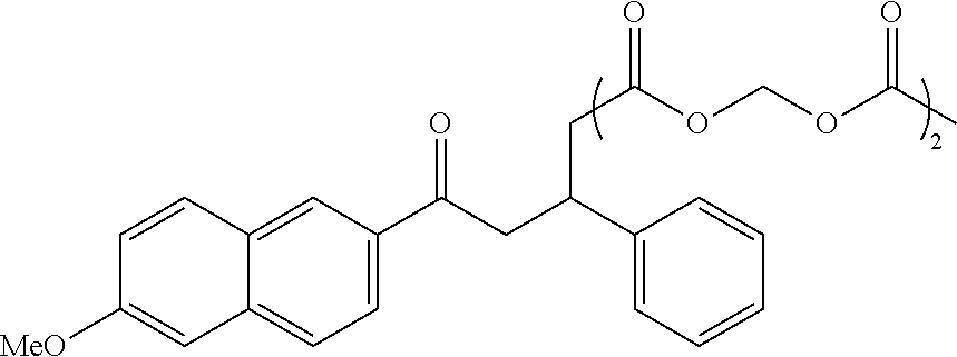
C1=CC2=CC(C(CC(C3=CC=CC=C3)CC(OCOC(C)=O)=O)=O)=CC=C2C=C1[MeO]
